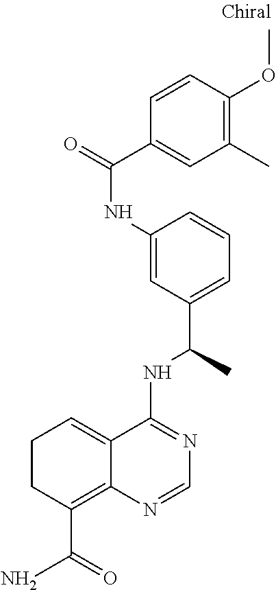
C1CC(C(=O)N)=C2C(=C1)C(NC(C)C1=CC=CC(NC(=O)C3=CC(C)=C(OC)C=C3)=C1)=NC=N2
